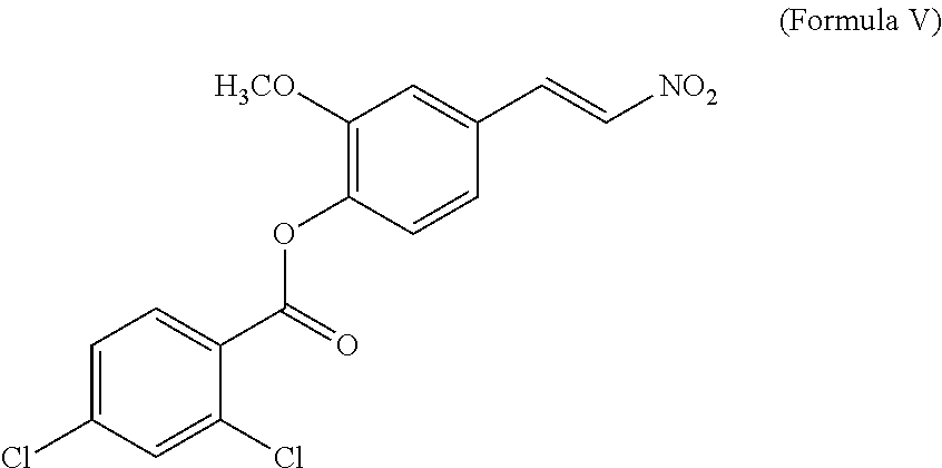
C1=C(C(=O)OC2=C([H3CO])C=C(C=C[NO2])C=C2)C(Cl)=CC(Cl)=C1
